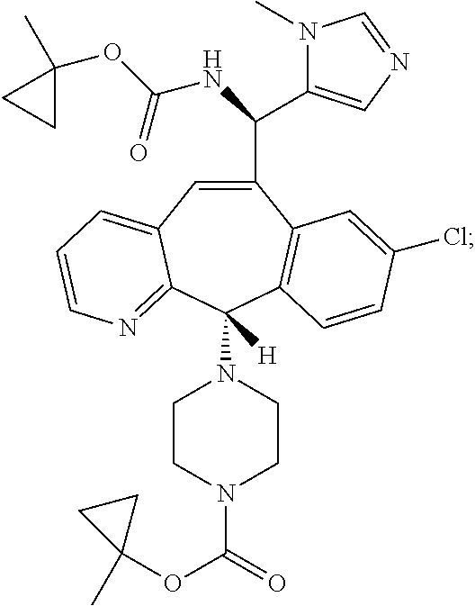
C1(OC(NC(C2=CN=CN2C)C2=CC3=CC=CN=C3C(N3CCN(C(=O)OC4(C)CC4)CC3)([H])C3=C2C=C(Cl)C=C3)=O)(C)CC1
